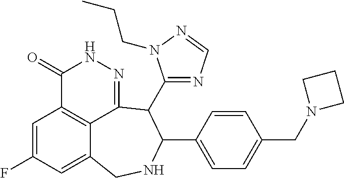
C1=C(F)C=C2C3=C1C(=O)NN=C3C(C1=NC=NN1CCC)C(C1=CC=C(CN3CCC3)C=C1)NC2
